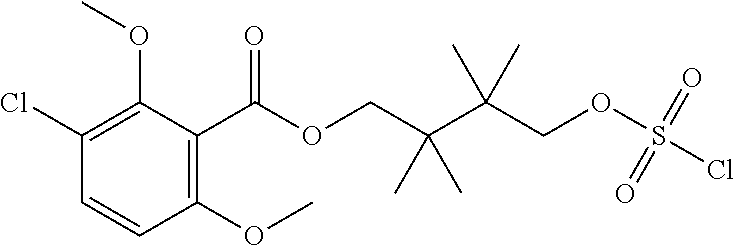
C1(Cl)=C(OC)C(C(OCC(C(COS(Cl)(=O)=O)(C)C)(C)C)=O)=C(OC)C=C1
